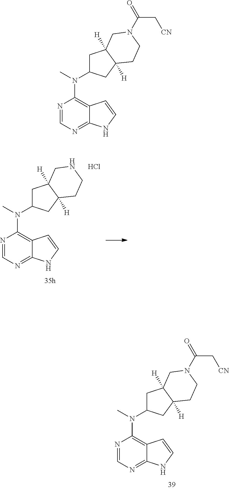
N1=CN=C2C(=C1N(C)C1CC3([H])C([H])(C1)CCNC3)C=CN2.Cl.N1=CN=C2C(=C1N(C)C1CC3([H])C([H])(C1)CCN(C(=O)C[CN])C3)C=CN2.N1=CN=C2C(=C1N(C)C1CC3([H])C([H])(C1)CCN(C(=O)C[CN])C3)C=CN2
